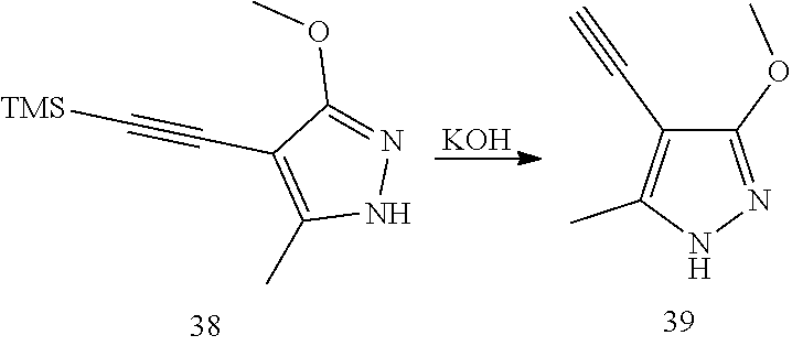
CC1=C(C#C[TMS])C(OC)=NN1.[KOH].C1(OC)=NNC(C)=C1C#C
